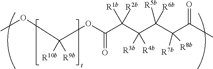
C(C(C(C(C(C(C)=O)([R7b])[R8b])([R5b])[R6b])([R3b])[R4b])([R1b])[R2b])(OC(OC)([R9b])[R10b])=O
